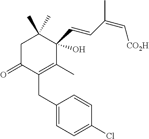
C1C(=O)C(CC2=CC=C(Cl)C=C2)=C(C)C(O)(C=CC(C)=C[CO2H])C1(C)C
